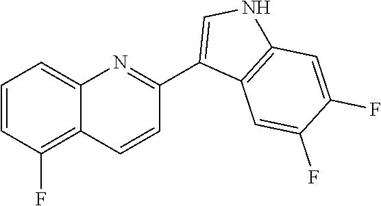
C1=CC(F)=C2C(=C1)N=C(C1=CNC3=C1C=C(F)C(F)=C3)C=C2
